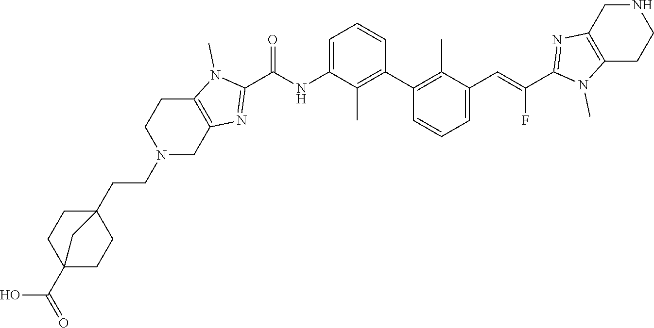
C1(C2=C(C)C(C=C(C3=NC4=C(N3C)CCNC4)F)=CC=C2)=C(C)C(NC(C2=NC3=C(N2C)CCN(CCC24CCC(C(=O)O)(CC2)C4)C3)=O)=CC=C1
